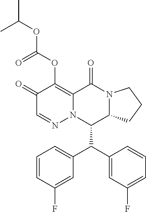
C1(=O)C=NN2C(=C1OC(OC(C)C)=O)C(=O)N1C(C2C(C2=CC(F)=CC=C2)C2=CC=CC(F)=C2)CCC1
